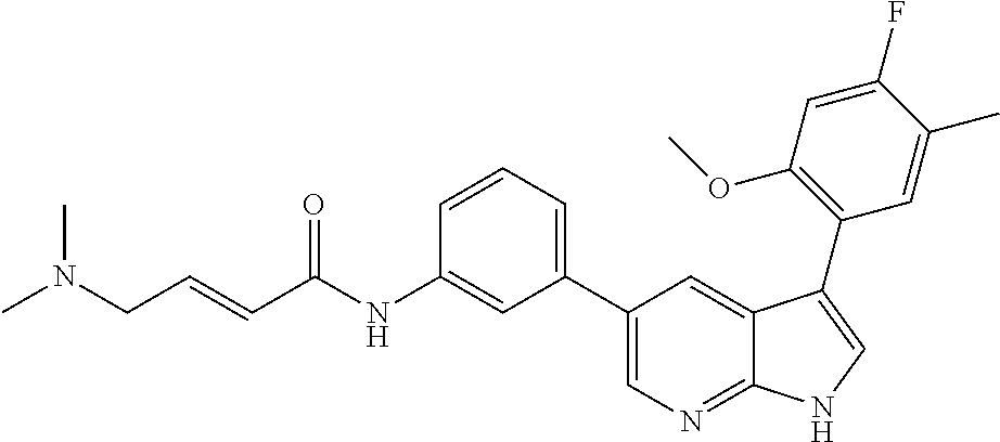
C(=CC(NC1=CC(C2=CN=C3C(=C2)C(C2=C(OC)C=C(F)C(C)=C2)=CN3)=CC=C1)=O)CN(C)C
